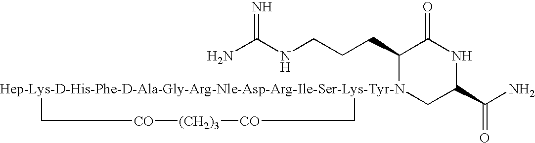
NC(NCCCC1[Hep-Lys-D-His-Phe-D-Ala-Gly-Arg-Nle-Asp-Arg-Ile-Ser-Lys-Tyr-N]2(CC(C(N)=O)NC1=O)C[CO][(CH2)3][CO]C2)=N
